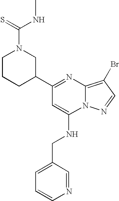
C1(C2=NC3=C(Br)C=NN3C(NCC3=CC=CN=C3)=C2)CN(C(NC)=S)CCC1
